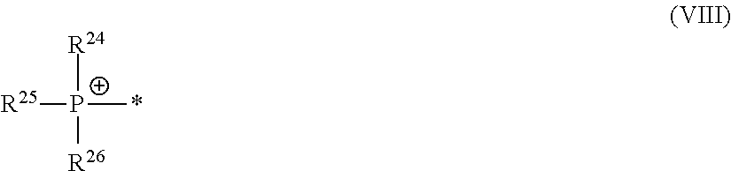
[R25][P+]([R24])([R26])*
